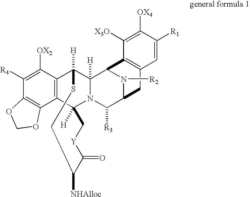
C12=C(C([OX2])=C([R4])C3=C1OCO3)C1([H])C3([H])N(C2([H])C[Y]C(=O)C([NHAlloc])CS1)C([R3])C1CC2=C(C3N1[R2])C([X3O])=C([OX4])C([R1])=C2
